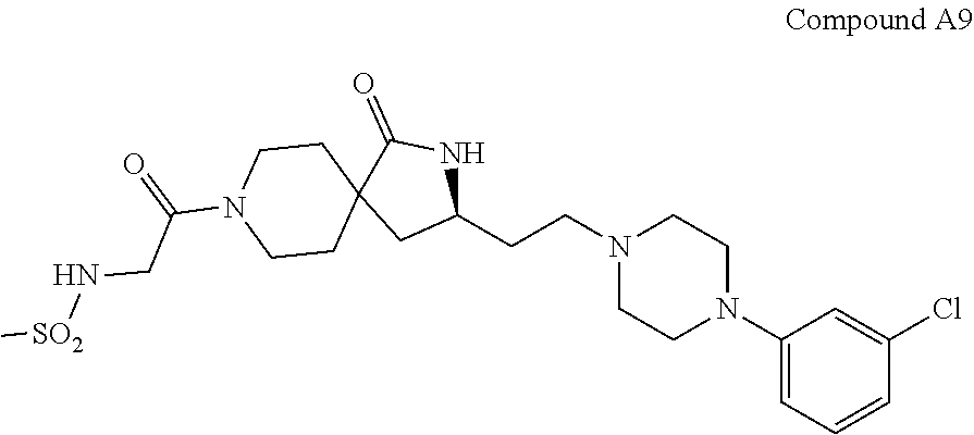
C1(N2CCN(CCC3NC(=O)C4(C3)CCN(C(CN[SO2]C)=O)CC4)CC2)=CC=CC(Cl)=C1
